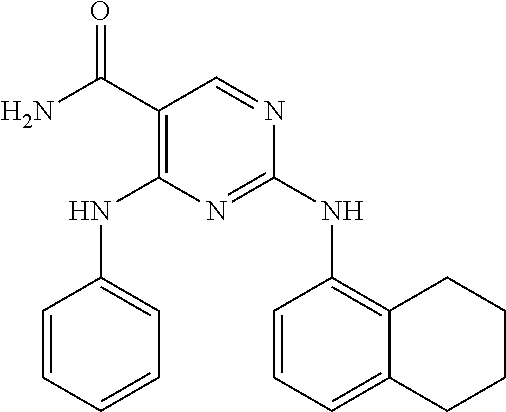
C1(NC2=CC=CC=C2)=C(C(N)=O)C=NC(NC2=C3C(=CC=C2)CCCC3)=N1
